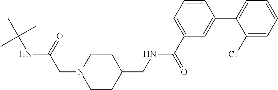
C(N1CCC(CNC(C2=CC=CC(C3=CC=CC=C3Cl)=C2)=O)CC1)C(NC(C)(C)C)=O
